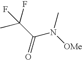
CC(C(N([OMe])C)=O)(F)F
